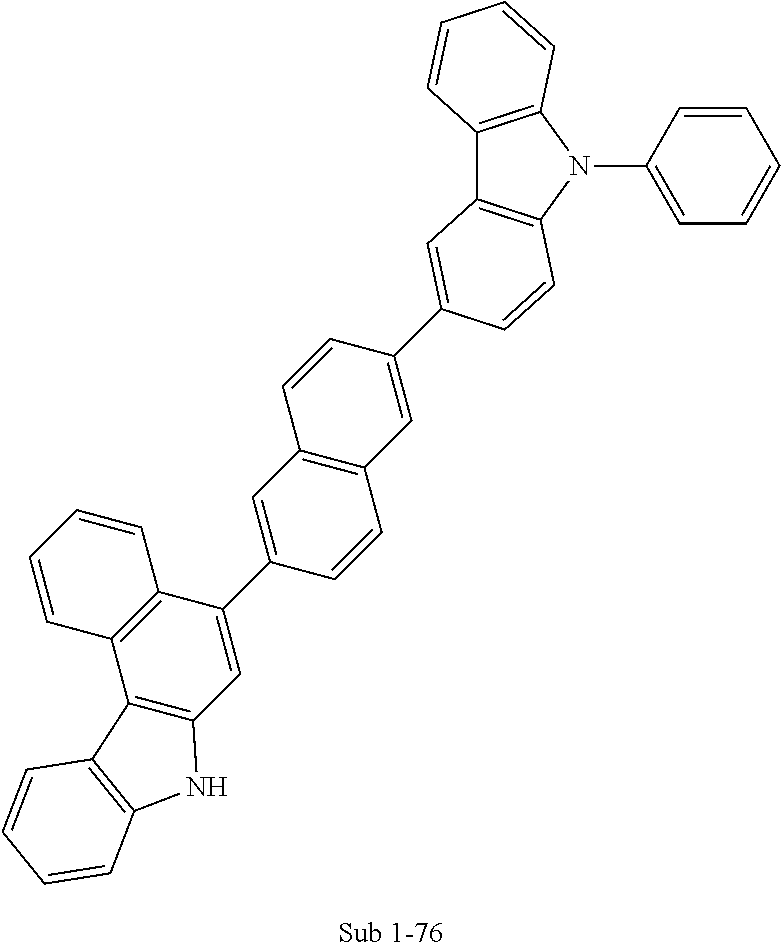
C12=C(N(C3=CC=CC=C3)C3=C1C=C(C1=CC4=C(C=C1)C=C(C1=CC5=C(C6=C1C=CC=C6)C1=C(N5)C=CC=C1)C=C4)C=C3)C=CC=C2
